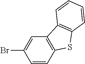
C1=CC2=C(C=C1Br)C1=C(S2)C=CC=C1
